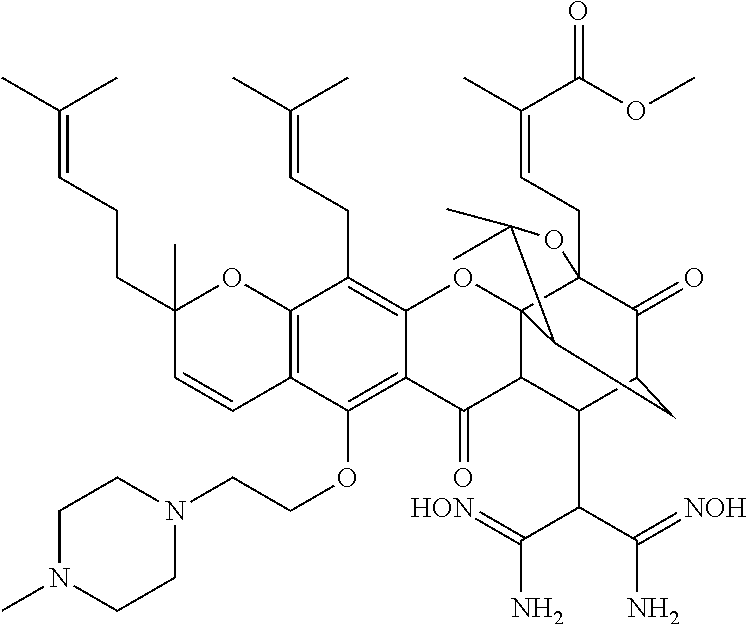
C12=C(C=CC(CCC=C(C)C)(C)O1)C(OCCN1CCN(C)CC1)=C1C(=C2CC=C(C)C)OC23C4(CC=C(C)C(OC)=O)C(=O)C(C(C(C(N)=[HON])C(N)=[NOH])C2C1=O)CC3C(C)(C)O4
